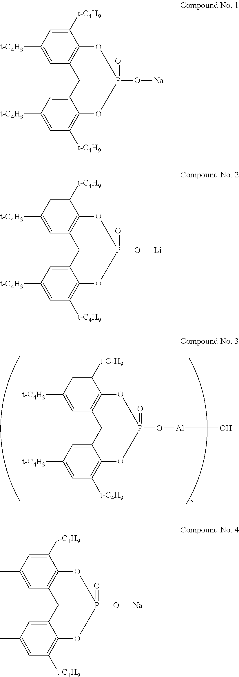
C12=CC([t-C4H9])=CC([t-C4H9])=C1OP(O[Al]O)(=O)OC1=C(C2)C=C([t-C4H9])C=C1[t-C4H9].C12=CC([t-C4H9])=CC([t-C4H9])=C1OP(O[Na])(=O)OC1=C(C2)C=C([t-C4H9])C=C1[t-C4H9].C12=CC([t-C4H9])=CC([t-C4H9])=C1OP(O[Li])(=O)OC1=C(C2)C=C([t-C4H9])C=C1[t-C4H9].C12=CC(C)=CC([t-C4H9])=C1OP(O[Na])(=O)OC1=C(C2C)C=C(C)C=C1[t-C4H9]
